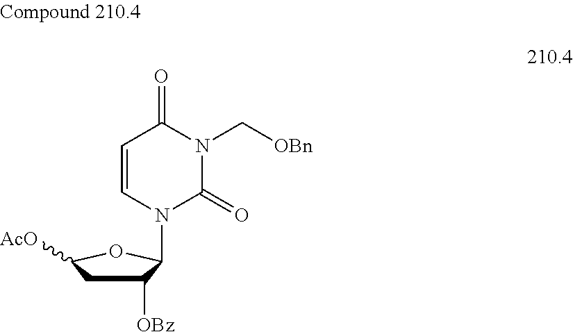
C1([OBz])CC([AcO])OC1N1C(=O)N(C[OBn])C(=O)C=C1
